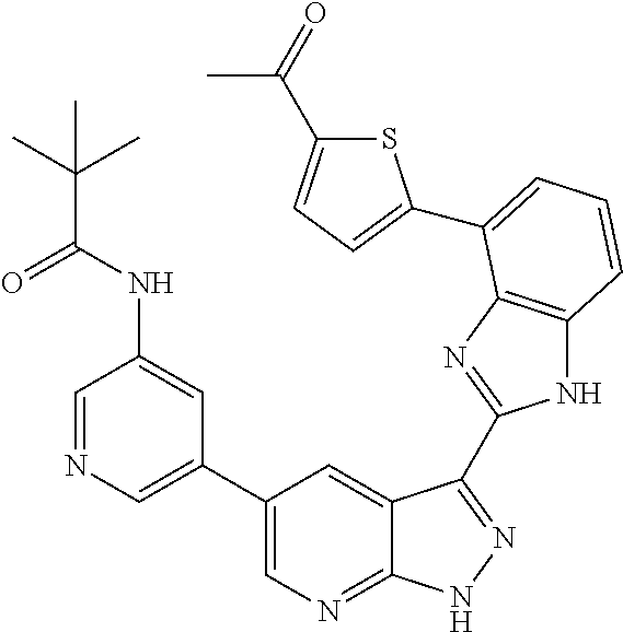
C1(C2=CN=CC(NC(C(C)(C)C)=O)=C2)=CN=C2C(=C1)C(C1=NC3=C(N1)C=CC=C3C1=CC=C(C(=O)C)S1)=NN2
